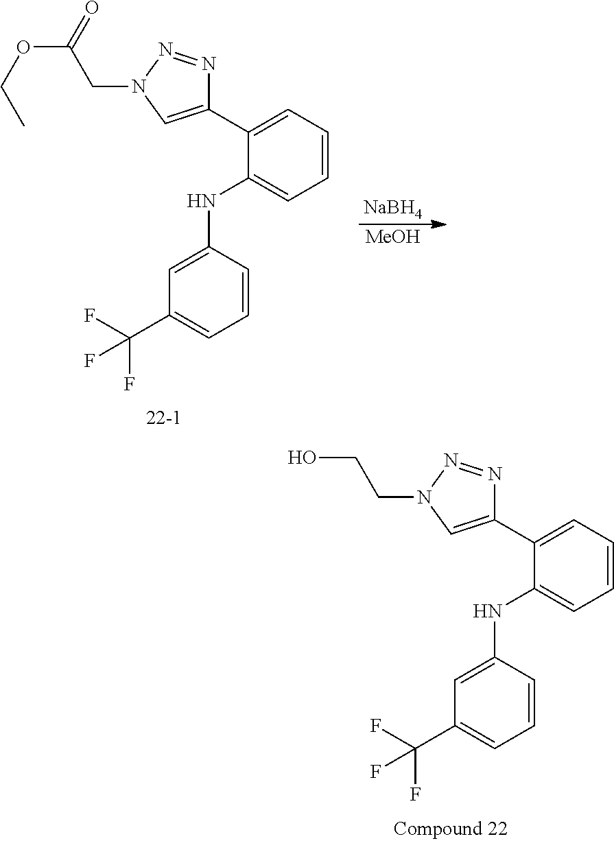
C1(C2=CC=CC=C2NC2=CC(C(F)(F)F)=CC=C2)=CN(CCO)N=N1.C1(C2=CC=CC=C2NC2=CC(C(F)(F)F)=CC=C2)=CN(CC(OCC)=O)N=N1.[NaBH4].[MeOH]
